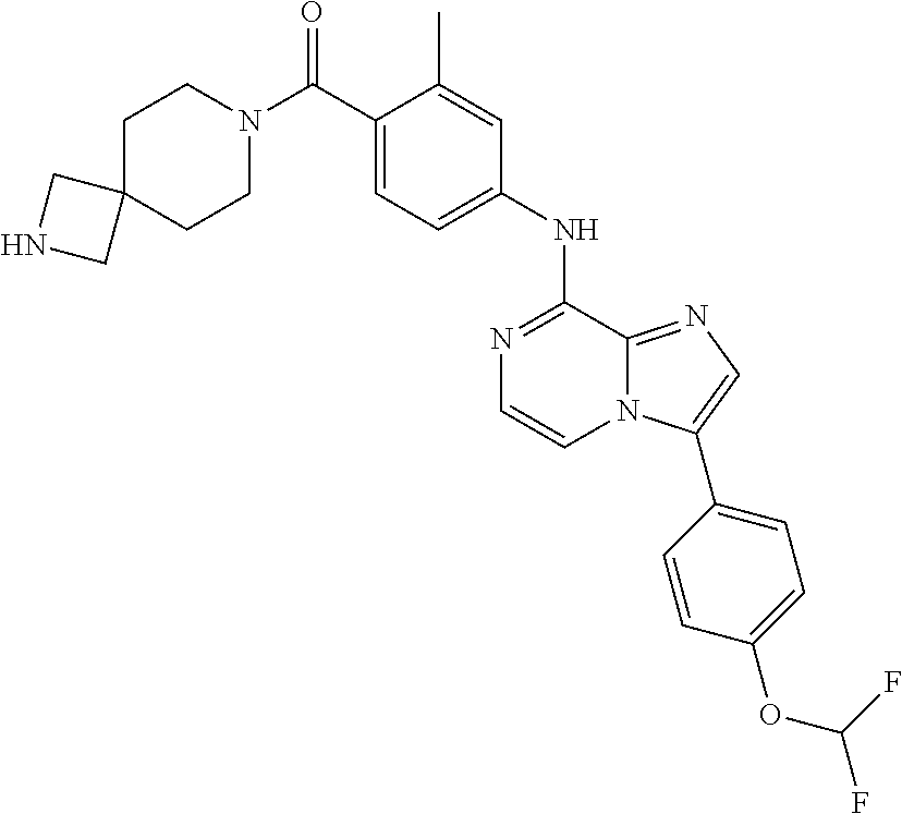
C1(C)=CC(NC2=NC=CN3C2=NC=C3C2=CC=C(OC(F)F)C=C2)=CC=C1C(N1CCC2(CC1)CNC2)=O
